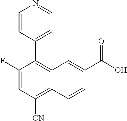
C1(F)=CC([CN])=C2C(=C1C1=CC=NC=C1)C=C(C(O)=O)C=C2
